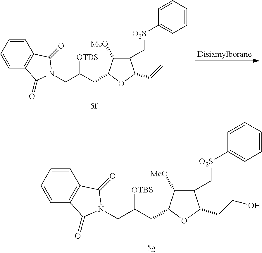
C1=CC=CC2=C1C(=O)N(CC([OTBS])CC1C([MeO])C(C[O2S]C3=CC=CC=C3)C(CCO)O1)C2=O.C1=CC=CC2=C1C(=O)N(CC([OTBS])CC1C([MeO])C(C[O2S]C3=CC=CC=C3)C(C=C)O1)C2=O
